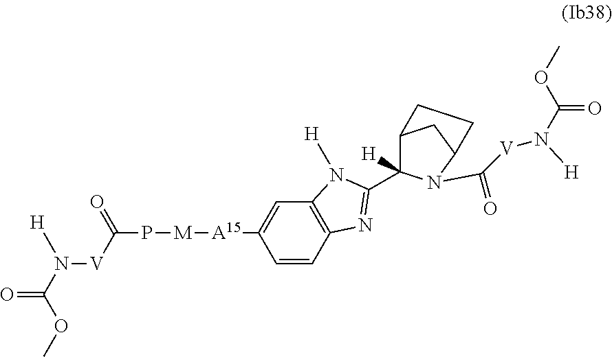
[M](PC([V]N(C(OC)=O)[H])=O)[A15]C1=CC2=C(C=C1)N=C(C1([H])C3CC(N1C([V]N(C(OC)=O)[H])=O)CC3)N2[H]
